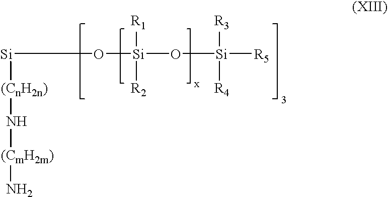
[Si](O[Si]([R1])([R2])O[Si]([R5])([R3])[R4])[(CnH2n)]N[(CmH2m)]N
